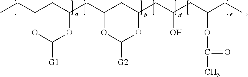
CCC1OC([G1])OC(CC2OC([G2])OC(CC(O)CC(CC)OC(C)=O)C2)C1
